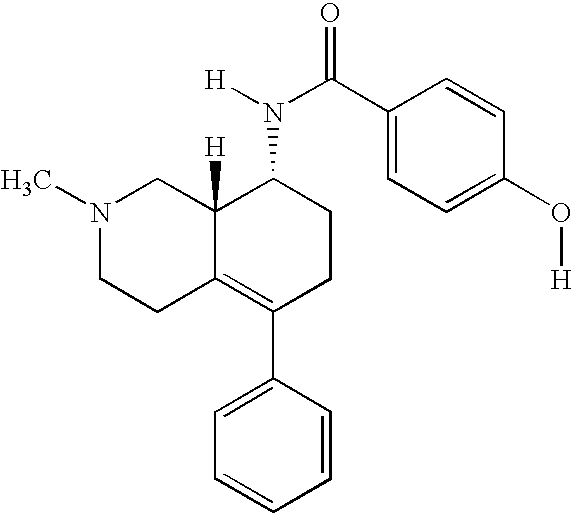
N1(C)CCC2=C(C3=CC=CC=C3)CCC(N(C(C3=CC=C(O[H])C=C3)=O)[H])C2([H])C1
